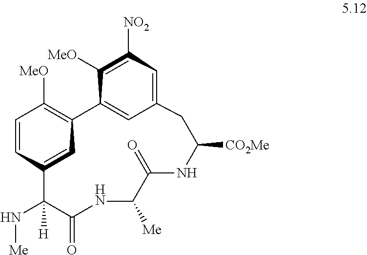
N([Me])C1([H])C2=CC(=C([MeO])C=C2)C2=CC(=CC([NO2])=C2[MeO])CC([CO2Me])NC(=O)C([Me])NC1=O
